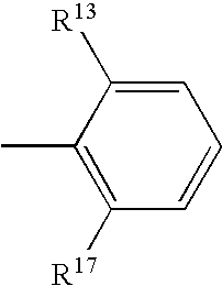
C1=CC=C([R13])C(C)=C1[R17]
